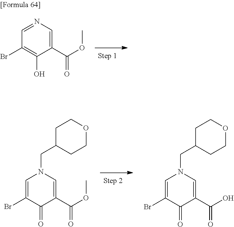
C1(Br)=C(O)C(C(=O)OC)=CN=C1.C1=C(Br)C(=O)C(C(=O)O)=CN1CC1CCOCC1.C1=C(Br)C(=O)C(C(=O)OC)=CN1CC1CCOCC1
